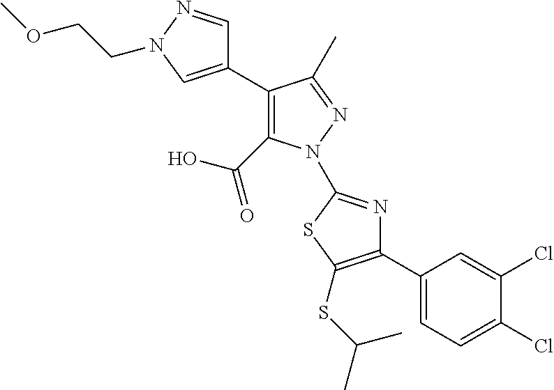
C1(C2=CN(CCOC)N=C2)=C(C(=O)O)N(C2=NC(C3=CC=C(Cl)C(Cl)=C3)=C(SC(C)C)S2)N=C1C
